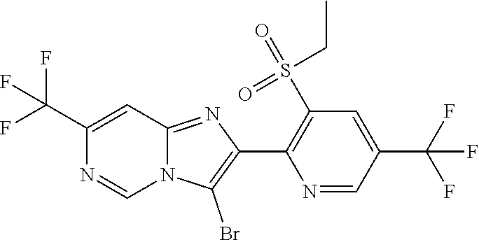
C1(Br)=C(C2=C(S(=O)(CC)=O)C=C(C(F)(F)F)C=N2)N=C2N1C=NC(C(F)(F)F)=C2
